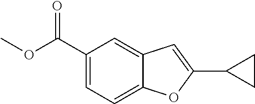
C1=C(C(OC)=O)C=C2C(=C1)OC(C1CC1)=C2
